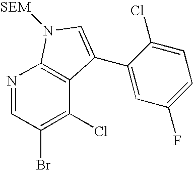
N1=CC(Br)=C(Cl)C2=C1N([SEM])C=C2C1=CC(F)=CC=C1Cl
